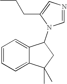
C1=CC=C2C(=C1)C(N1C=NC=C1CCC)CC2(C)C
